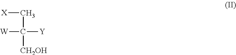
[X]CC([W])([Y])[CH2OH]
